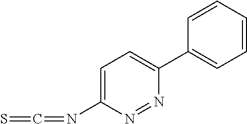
C1=C(N=C=S)N=NC(C2=CC=CC=C2)=C1
